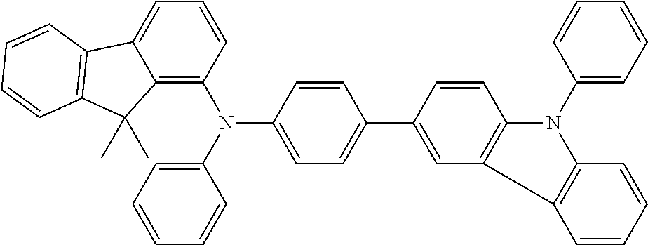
C12=C(N(C3=CC=C(C4=CC5=C(C=C4)N(C4=CC=CC=C4)C4=C5C=CC=C4)C=C3)C3=CC=CC=C3)C=CC=C1C1=C(C2(C)C)C=CC=C1
